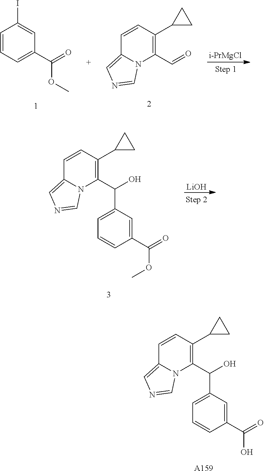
C1=CC=C(C(=O)OC)C=C1I.C1(C=O)=C(C2CC2)C=CC2=CN=CN12.[i-PrMgCl].C1(C(O)C2=CC=CC(C(=O)OC)=C2)=C(C2CC2)C=CC2=CN=CN12.[LiOH].C1(C(O)C2=CC=CC(C(=O)O)=C2)=C(C2CC2)C=CC2=CN=CN12.[A159]
